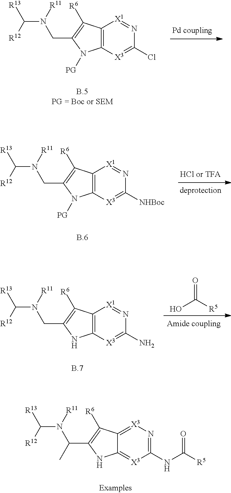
C12=C([X3]=C([NHBoc])N=[X1]1)N([PG])C(CN([R11])C([R12])[R13])=C2[R6].C12=C([X3]=C(N)N=[X1]1)NC(CN([R11])C([R12])[R13])=C2[R6].O=C([R5])O.C12=[X3]N=C(NC([R5])=O)[X3]=C1NC(C(N([R11])C([R12])[R13])C)=C2[R6].C12=C([X3]=C(Cl)N=[X1]1)N([PG])C(CN([R11])C([R12])[R13])=C2[R6]
